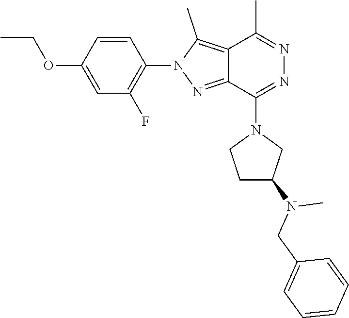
C1=C(OCC)C=CC(N2N=C3C(=C2C)C(C)=NN=C3N2CCC(N(CC3=CC=CC=C3)C)C2)=C1F
